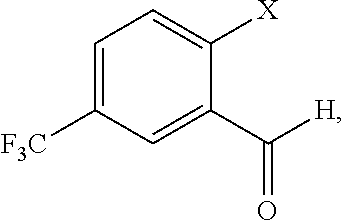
C1=C([F3C])C=C(C([H])=O)C([X])=C1
